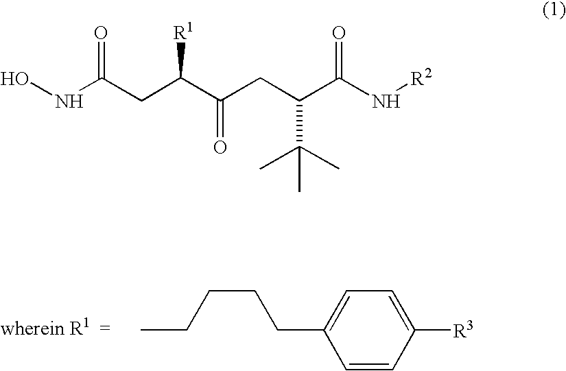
CCCCCC1=CC=C([R3])C=C1.ONC(CC(C(CC(C(N[R2])=O)C(C)(C)C)=O)[R1])=O
